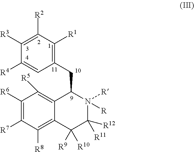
C1(CC2C3=C([R5])C([R6])=C([R7])C([R8])=C3C([R10])([R9])C([R12])([R11])N2([R])[R])=C([R1])C([R2])=C([R3])C([R4])=C1
